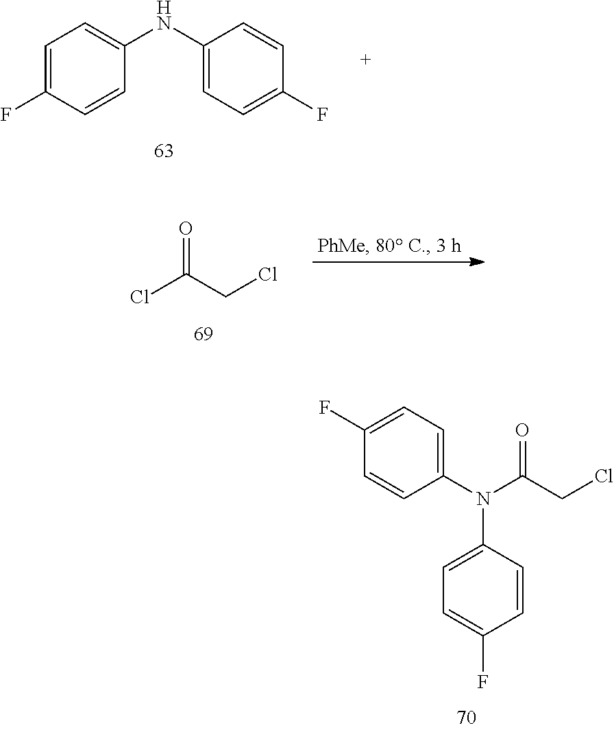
C1=C(F)C=CC(NC2=CC=C(F)C=C2)=C1.ClCC(N(C1=CC=C(F)C=C1)C1=CC=C(F)C=C1)=O.ClC(CCl)=O
